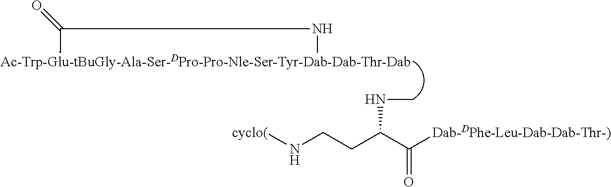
[cyclo(]NCCC(C([Dab-DPhe-Leu-Dab-Dab-Thr-)])=O)NC.[Ac-Trp-Glu-tBuGly-Ala-Ser-DPro-Pro-Nle-Ser-Tyr-Dab-Dab-Thr-Dab]1C(=O)N1
